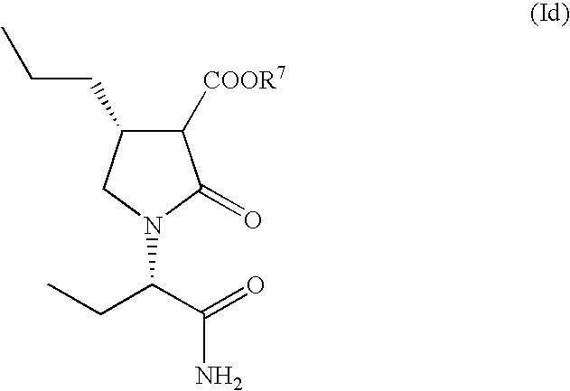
C1([COOR7])C(CCC)CN(C(C(N)=O)CC)C1=O
